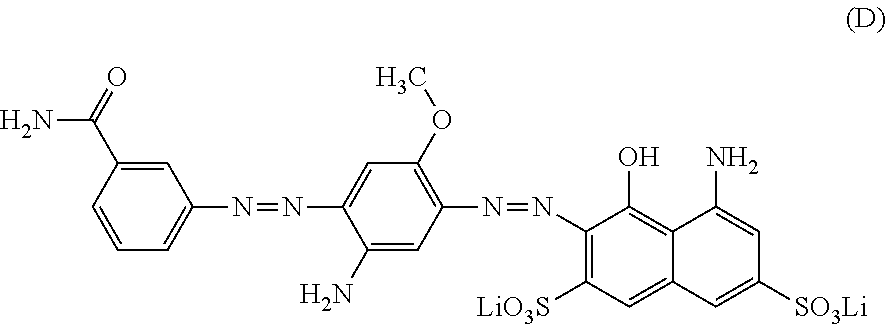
C1=CC=C(N=NC2=CC(OC)=C(N=NC3=C([LiO3S])C=C4C(=C3O)C(N)=CC([SO3Li])=C4)C=C2N)C=C1C(N)=O
